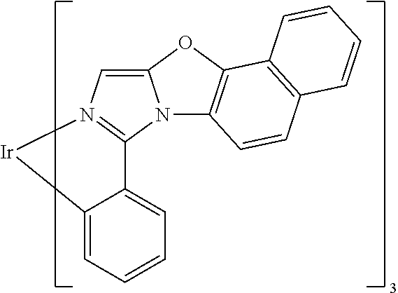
C12=CN3=C(N1C1=C(O2)C2=C(C=C1)C=CC=C2)C1=CC=CC=C1[Ir]3
